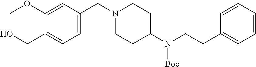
C1(OC)=CC(CN2CCC(N(CCC3=CC=CC=C3)[Boc])CC2)=CC=C1CO
